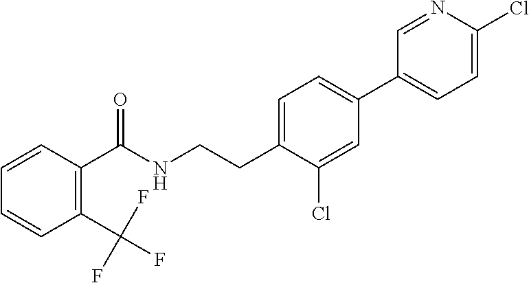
C(CNC(=O)C1=C(C(F)(F)F)C=CC=C1)C1=CC=C(C2=CC=C(Cl)N=C2)C=C1Cl
